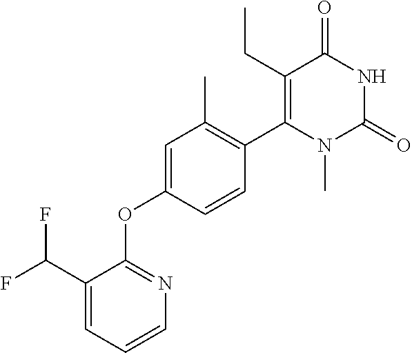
C1=CC=C(C(F)F)C(OC2=CC(C)=C(C3=C(CC)C(=O)NC(=O)N3C)C=C2)=N1
